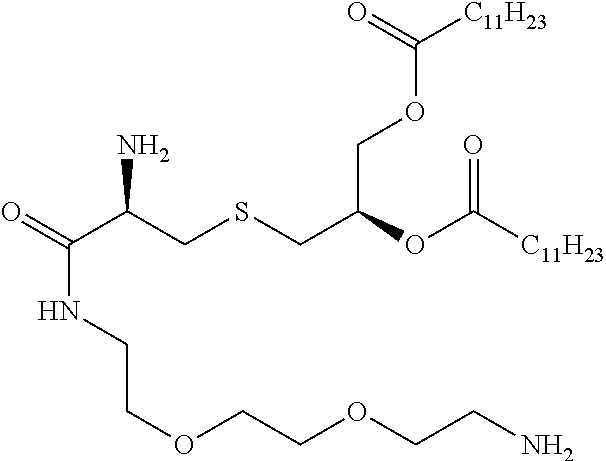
O=C(C(CSCC(OC([C11H23])=O)COC([C11H23])=O)N)NCCOCCOCCN
